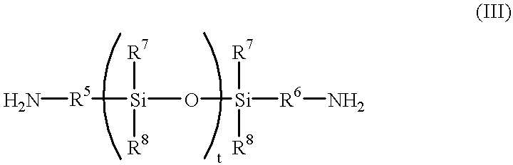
[Si]([R7])([R8])(O[Si]([R7])([R8])[R6]N)[R5]N
